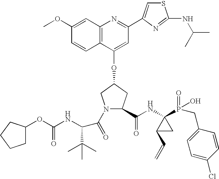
C12=C(C(OC3CN(C(=O)C(C(C)(C)C)NC(OC4CCCC4)=O)C(C(NC4(P(=O)(O)CC5=CC=C(Cl)C=C5)C(C=C)C4)=O)C3)=CC(C3=CSC(NC(C)C)=N3)=N1)C=CC(OC)=C2
